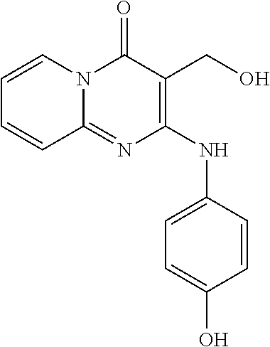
C1(NC2=CC=C(O)C=C2)=C(CO)C(=O)N2C(=N1)C=CC=C2
